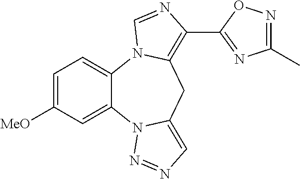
C1=C([MeO])C=C2C(=C1)N1C(=C(C3=NC(C)=NO3)N=C1)CC1=CN=NN21
